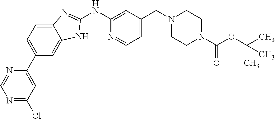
C1(NC2=CC(CN3CCN(C(OC(C)(C)C)=O)CC3)=CC=N2)=NC2=CC=C(C3=CC(Cl)=NC=N3)C=C2N1
